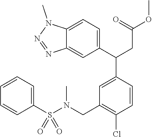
C1=C(C(CC(=O)OC)C2=CC=C3C(=C2)N=NN3C)C=CC(Cl)=C1CN(C)S(C1=CC=CC=C1)(=O)=O
